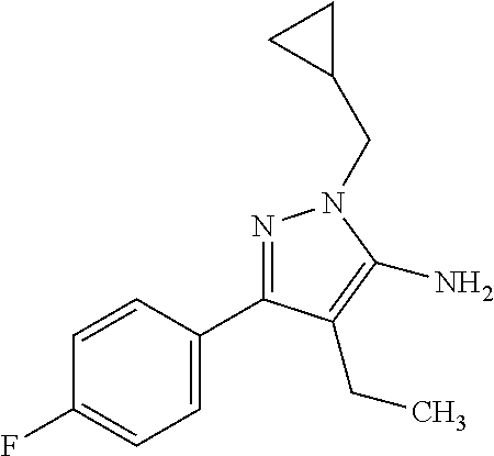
C1=CC(C2=NN(CC3CC3)C(N)=C2CC)=CC=C1F
